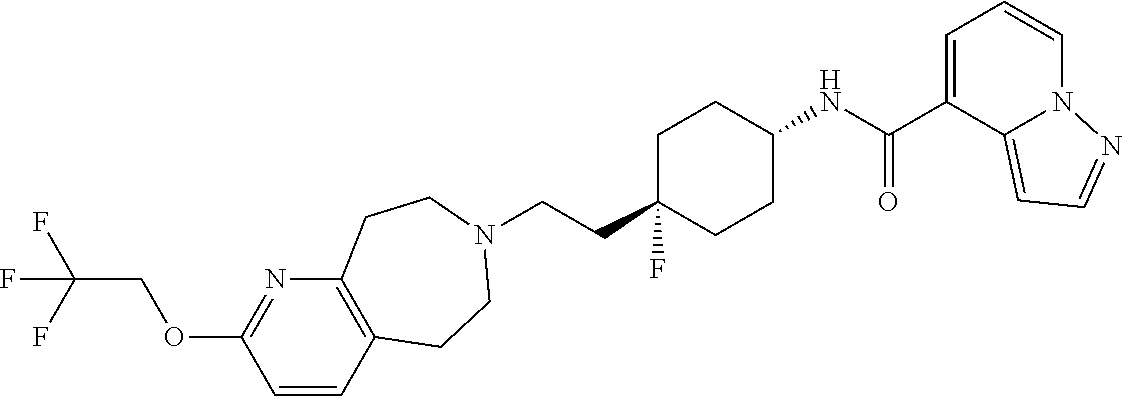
C(CC1(F)CCC(NC(C2=CC=CN3C2=CC=N3)=O)CC1)N1CCC2=C(N=C(OCC(F)(F)F)C=C2)CC1
